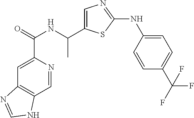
C1=NC(C(=O)NC(C)C2=CN=C(NC3=CC=C(C(F)(F)F)C=C3)S2)=CC2=C1NC=N2
